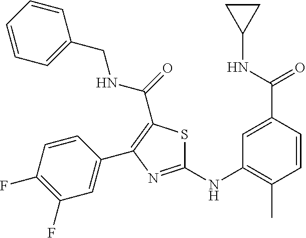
C1(NC2=C(C)C=CC(C(NC3CC3)=O)=C2)=NC(C2=CC(F)=C(F)C=C2)=C(C(=O)NCC2=CC=CC=C2)S1
